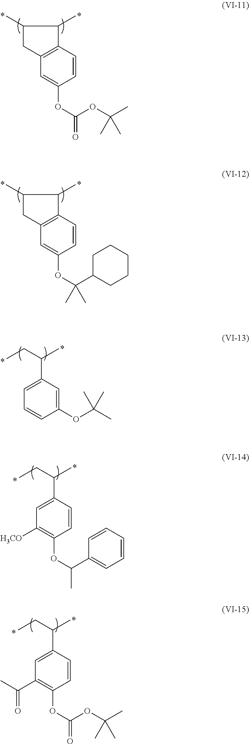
C1(C)C(C)C2=C(C=C(OC(OC(C)(C)C)=O)C=C2)C1.C1(C)C(C)C2=C(C=C(OC(C3CCCCC3)(C)C)C=C2)C1.CCC(C)C1=CC=CC(OC(C)(C)C)=C1.CCC(C)C1=CC([H3CO])=C(OC(C)C2=CC=CC=C2)C=C1.CCC(C)C1=CC(C(C)=O)=C(OC(=O)OC(C)(C)C)C=C1
